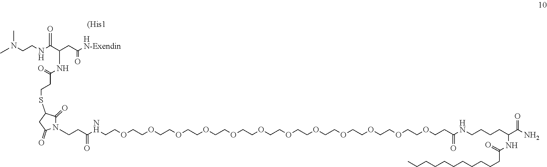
C1C(SCCC(NC(C(NCCN(C)C)=O)CC([HN-Exendin])=O)=O)C(=O)N(CCC(NCCOCCOCCOCCOCCOCCOCCOCCOCCOCCOCCOCCOCCC(NCCCCC(C(N)=O)NC(=O)CCCCCCCCCCC)=O)=O)C1=O
